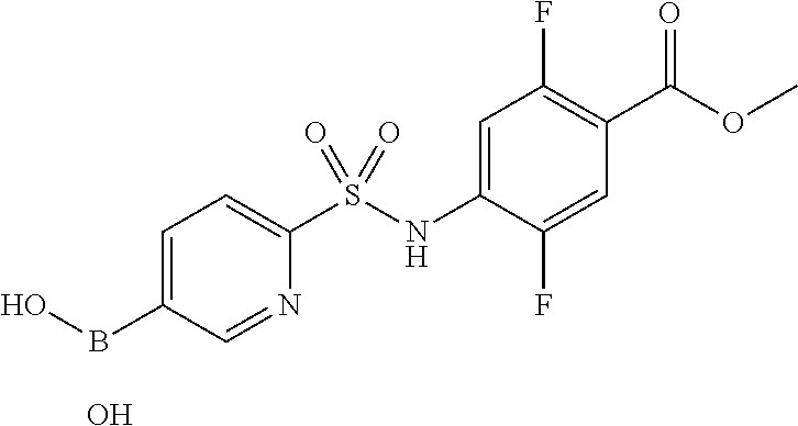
C1=C(NS(C2=CC=C(BO)C=N2)(=O)=O)C(F)=CC(C(OC)=O)=C1F.O
